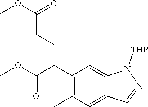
C1(C(C(OC)=O)CCC(OC)=O)=C(C)C=C2C(=C1)N([THP])N=C2
